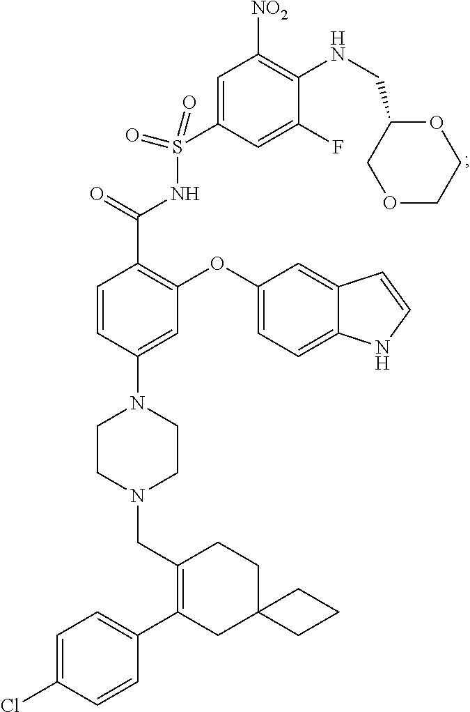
C1=C(S(=O)(=O)NC(C2=C(OC3=CC=C4C(=C3)C=CN4)C=C(N3CCN(CC4=C(C5=CC=C(Cl)C=C5)CC5(CC4)CCC5)CC3)C=C2)=O)C=C(F)C(NCC2COCCO2)=C1[NO2]
